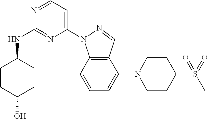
C1CC(O)CCC1NC1=NC(N2C3=C(C=N2)C(N2CCC(S(=O)(=O)C)CC2)=CC=C3)=CC=N1
